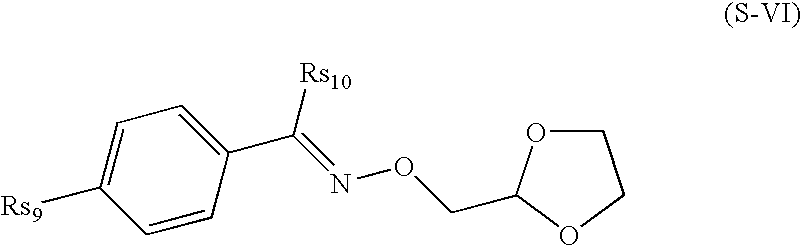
C1OC(CON=C(C2=CC=C([Rs9])C=C2)[Rs10])OC1
